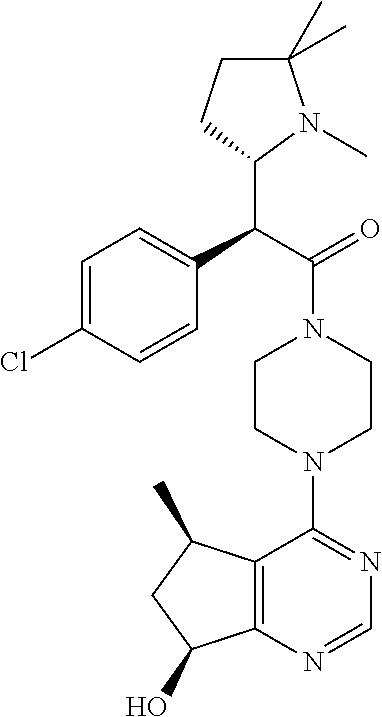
C(C(=O)N1CCN(C2=NC=NC3=C2C(C)CC3O)CC1)(C1N(C)C(C)(C)CC1)C1=CC=C(Cl)C=C1
